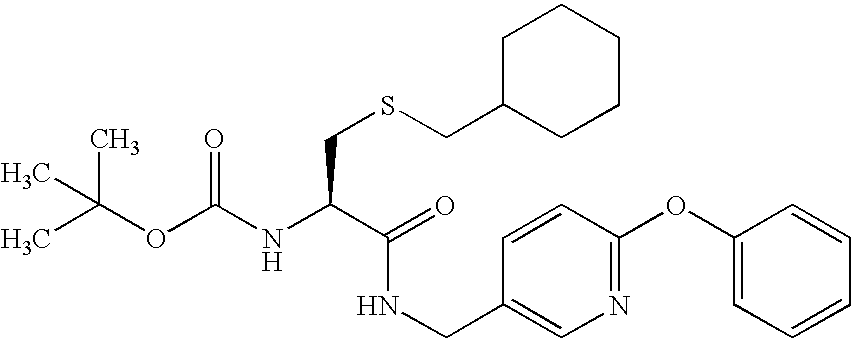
C(OC(=O)NC(C(=O)NCC1=CN=C(OC2=CC=CC=C2)C=C1)CSCC1CCCCC1)(C)(C)C
